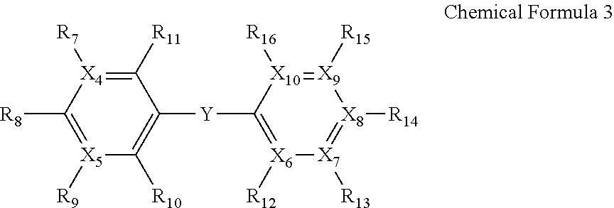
C1([R11])=[X4]([R7])C([R8])=[X5]([R9])C([R10])=C1[Y]C1=[X6]([R12])[X7]([R13])=[X8]([R14])[X9]([R15])=[X10]1[R16]
